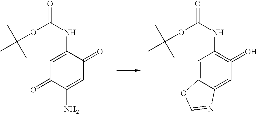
C1=C(NC(OC(C)(C)C)=O)C(=O)C=C(N)C1=O.C1=C2C(=CC(=O)=C1NC(OC(C)(C)C)=O)N=CO2
